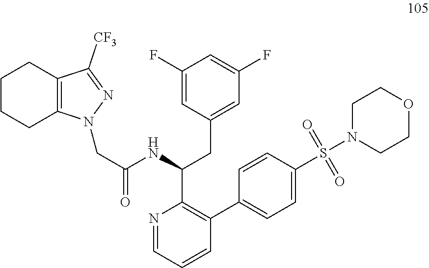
N1=CC=CC(C2=CC=C(S(N3CCOCC3)(=O)=O)C=C2)=C1C(NC(CN1C2=C(CCCC2)C([CF3])=N1)=O)CC1=CC(F)=CC(F)=C1
